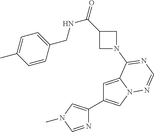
C1=C2N(C=C1C1=CN(C)C=N1)N=CN=C2N1CC(C(=O)NCC2=CC=C(C)C=C2)C1
